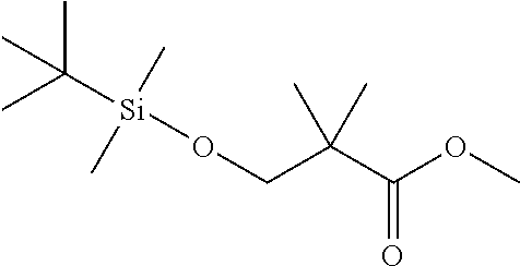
CC([Si](OCC(C(OC)=O)(C)C)(C)C)(C)C
